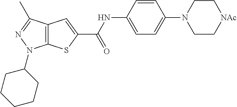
C12=C(C(C)=NN1C1CCCCC1)C=C(C(NC1=CC=C(N3CC[NAc]CC3)C=C1)=O)S2
